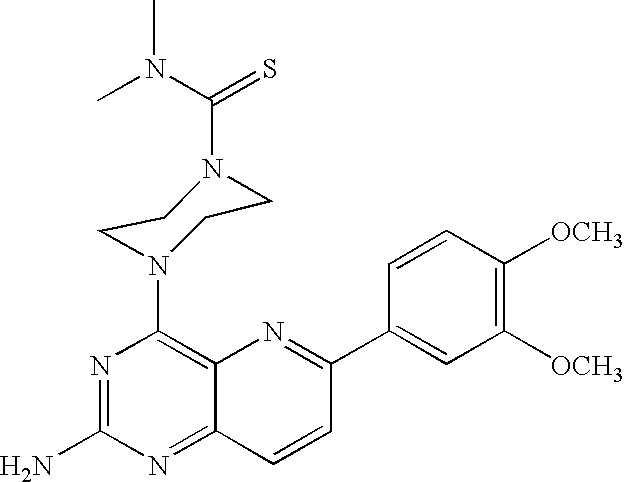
N1=C(N)N=C2C(=C1N1CCN(C(=S)N(C)C)CC1)N=C(C1=CC([OCH3])=C([OCH3])C=C1)C=C2
